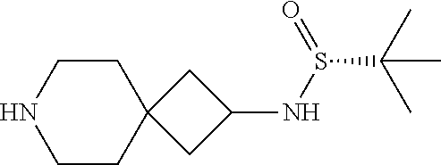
C1CC2(CCN1)CC(NS(C(C)(C)C)=O)C2
